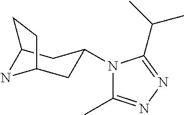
C1C(N2C(C)=NN=C2C(C)C)CC2NC1CC2
